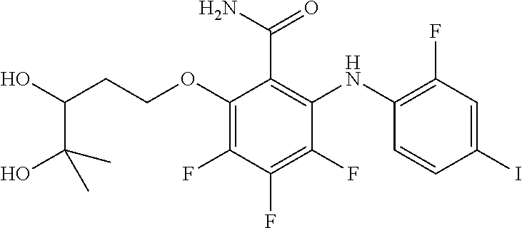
C(OC1=C(F)C(F)=C(F)C(NC2=C(F)C=C(I)C=C2)=C1C(N)=O)CC(C(O)(C)C)O
